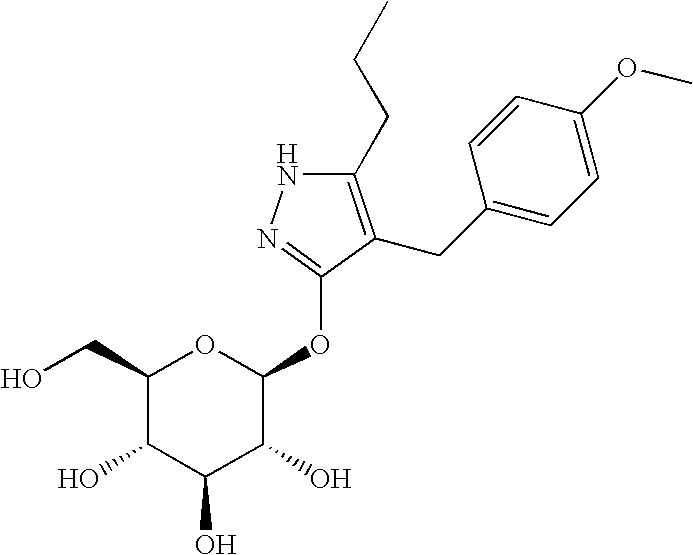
C1(CCC)=C(CC2=CC=C(OC)C=C2)C(OC2OC(CO)C(O)C(O)C2O)=NN1
